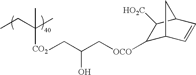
CCC(C)([CO2]CC(C[OCO]C1C2C=CC(C1[HO2C])C2)O)C
